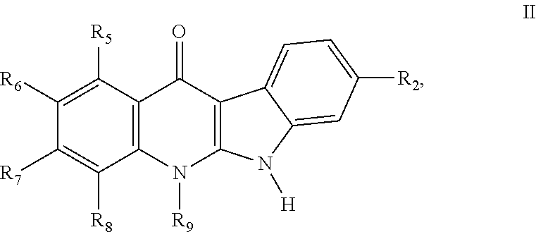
C12=C(C([R5])=C([R6])C([R7])=C1[R8])C(=O)C1=C(N2[R9])N([H])C2=CC([R2])=CC=C12
